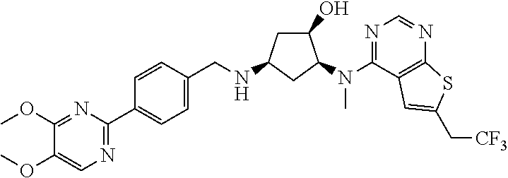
C1(OC)=CN=C(C2=CC=C(CNC3CC(O)C(N(C4=NC=NC5=C4C=C(C[CF3])S5)C)C3)C=C2)N=C1OC
